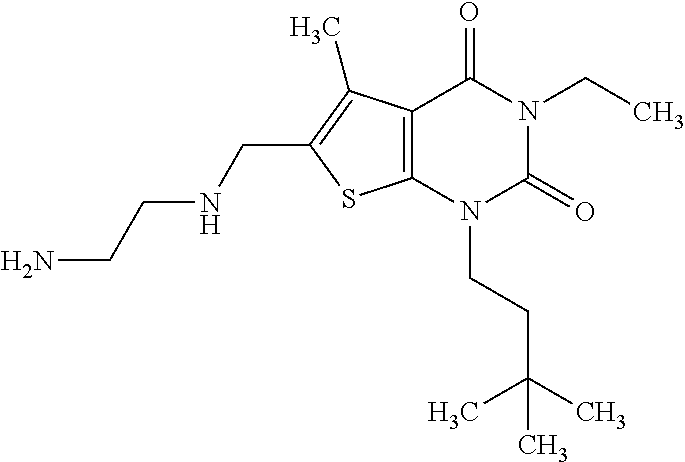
C12=C(N(CCC(C)(C)C)C(=O)N(CC)C1=O)SC(CNCCN)=C2C
